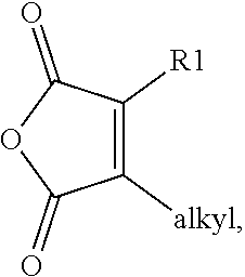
C1([alkyl])=C([R1])C(=O)OC1=O
